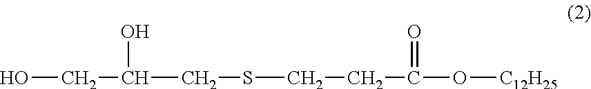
OCC(O)CSCCC(=O)O[C12H25]
